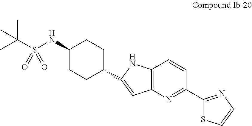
C1(NS(C(C)(C)C)(=O)=O)CCC(C2=CC3=C(C=CC(C4=NC=CS4)=N3)N2)CC1
